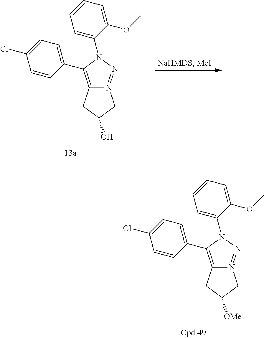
C1(N2C(C3=CC=C(Cl)C=C3)=C3N(=N2)CC([OMe])C3)=CC=CC=C1OC.C1(N2C(C3=CC=C(Cl)C=C3)=C3N(=N2)CC(O)C3)=CC=CC=C1OC
